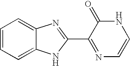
C1=CC=C2C(=C1)N=C(C1=NC=CNC1=O)N2
